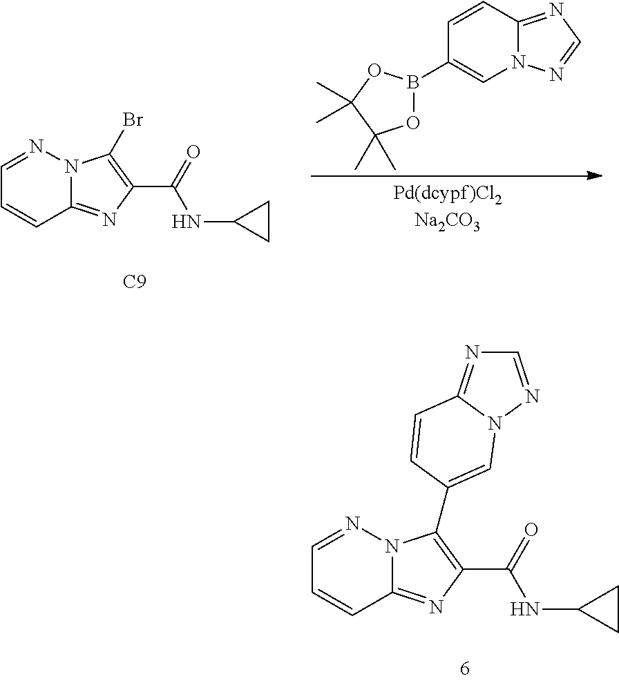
C1=CC2=NC=NN2C=C1B1OC(C)(C)C(C)(C)O1.C1=NN2C(=NC(C(NC3CC3)=O)=C2Br)C=C1.[C9].C1=NN2C(=NC(C(NC3CC3)=O)=C2C2=CN3C(=NC=N3)C=C2)C=C1
